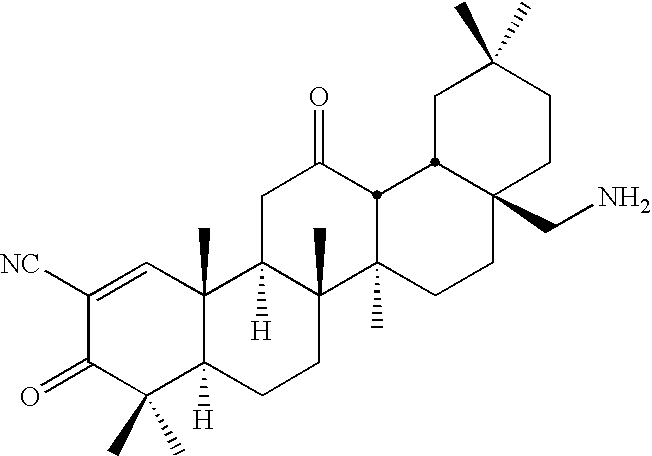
C1([NC])=CC2(C)C([H])(C(C)(C)C1=O)CCC1(C)C2([H])CC(=O)C2C1(C)CCC1(CN)CCC(C)(C)CC12
